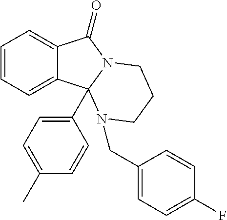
C12=CC=CC=C1C1(C3=CC=C(C)C=C3)N(C2=O)CCCN1CC1=CC=C(F)C=C1
